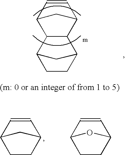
C1CC2C=CC1C2.C1CC2C=CC1O2.C12C(C3C=CC1C3)C1CCC2C1
